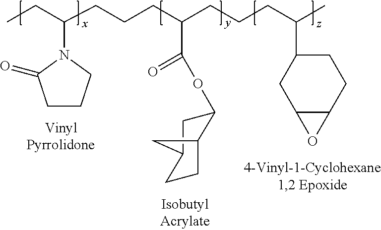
C(CC(CCCC(C)C1CC2C(CC1)O2)C(OC1CC2CCC1C2)=O)CC(CC)N1CCCC1=O
